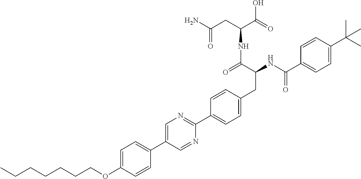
C(OC1=CC=C(C2=CN=C(C3=CC=C(CC(C(NC(C(O)=O)CC(N)=O)=O)NC(C4=CC=C(C(C)(C)C)C=C4)=O)C=C3)N=C2)C=C1)CCCCCC
